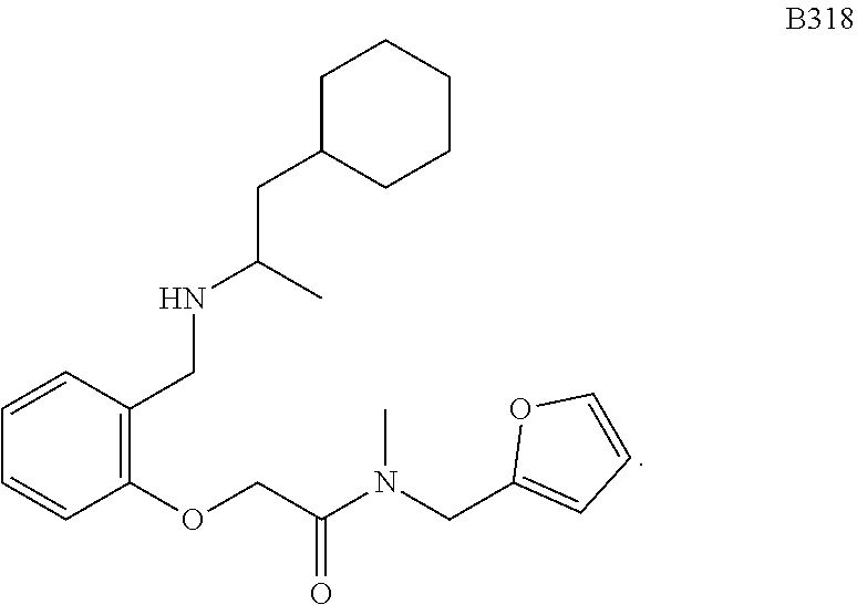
CN(C(COC1=C(CNC(CC2CCCCC2)C)C=CC=C1)=O)CC1=CC=CO1
